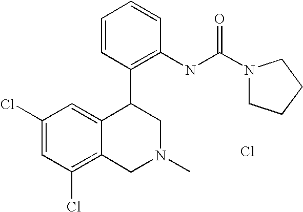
Cl.C1(Cl)=C2C(=CC(Cl)=C1)C(C1=C(NC(=O)N3CCCC3)C=CC=C1)CN(C)C2
